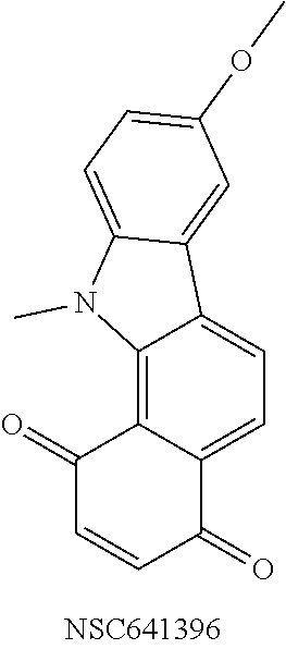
C12=C3C(=CC=C1C(=O)C=CC2=O)C1=CC(OC)=CC=C1N3C
